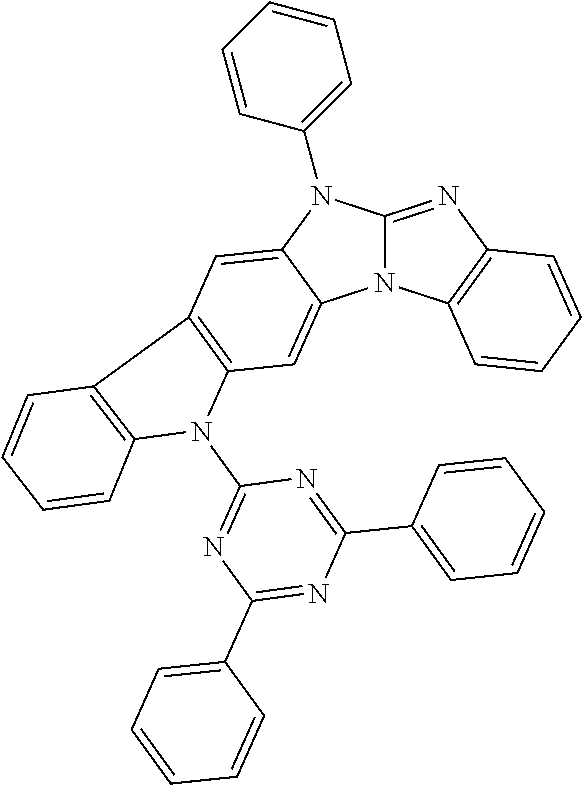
N12C(=NC3=C1C=CC=C3)N(C1=CC=CC=C1)C1=CC3=C(C=C21)N(C1=NC(C2=CC=CC=C2)=NC(C2=CC=CC=C2)=N1)C1=C3C=CC=C1
